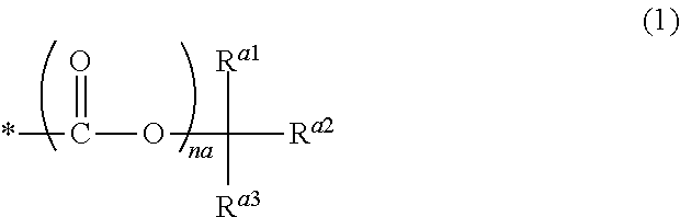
*C(OC([Ra2])([Ra1])[Ra3])=O
